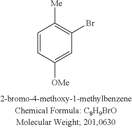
C1=CC([OMe])=CC(Br)=C1[Me]
